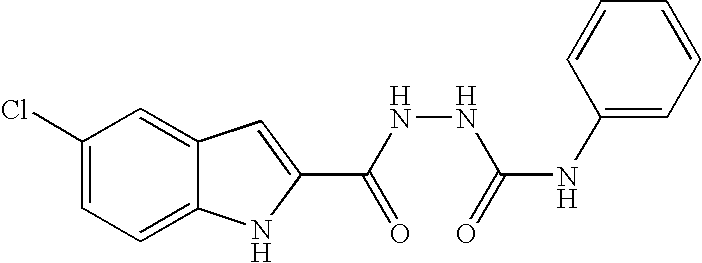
C12=CC=C(Cl)C=C1C=C(C(NNC(NC1=CC=CC=C1)=O)=O)N2
